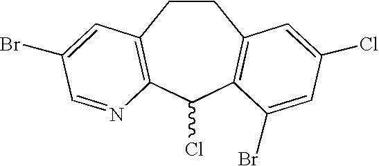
C1CC2=C(C(Cl)C3=C1C=C(Cl)C=C3Br)N=CC(Br)=C2
